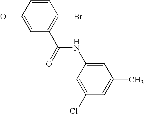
C1(C(=O)NC2=CC(C)=CC(Cl)=C2)=C(Br)C=CC(O)=C1
